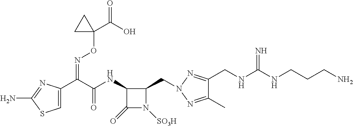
N(C(C(C1=CSC(N)=N1)=NOC1(C(=O)O)CC1)=O)C1C(CN2N=C(CNC(NCCCN)=N)C(C)=N2)N([SO3H])C1=O
